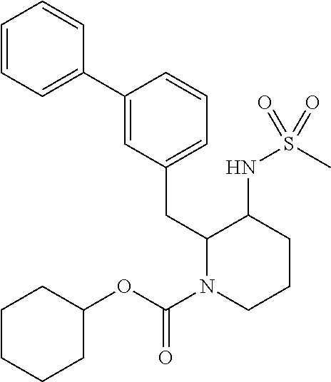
C1=CC=C(C2=CC(CC3N(C(=O)OC4CCCCC4)CCCC3NS(C)(=O)=O)=CC=C2)C=C1
